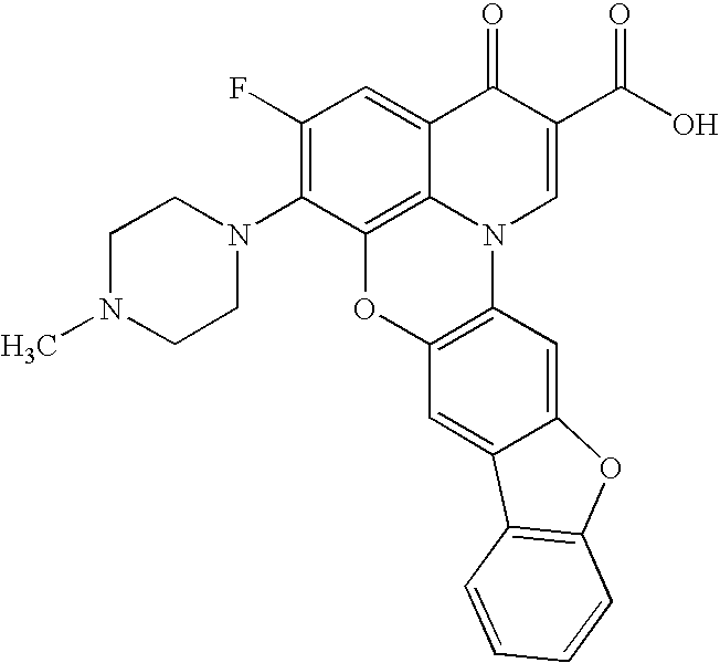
C1(F)=C(N2CCN(C)CC2)C2=C3C(=C1)C(=O)C(C(O)=O)=CN3C1=C(O2)C=C2C(=C1)OC1=C2C=CC=C1
